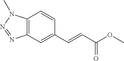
C(C1=CC2=C(C=C1)N(C)N=N2)=CC(OC)=O
